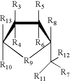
C1([R3])([R4])C([R5])([R6])C([R8])(C([R12])([R7])[R11])[R9]C1([R13])[R10]
